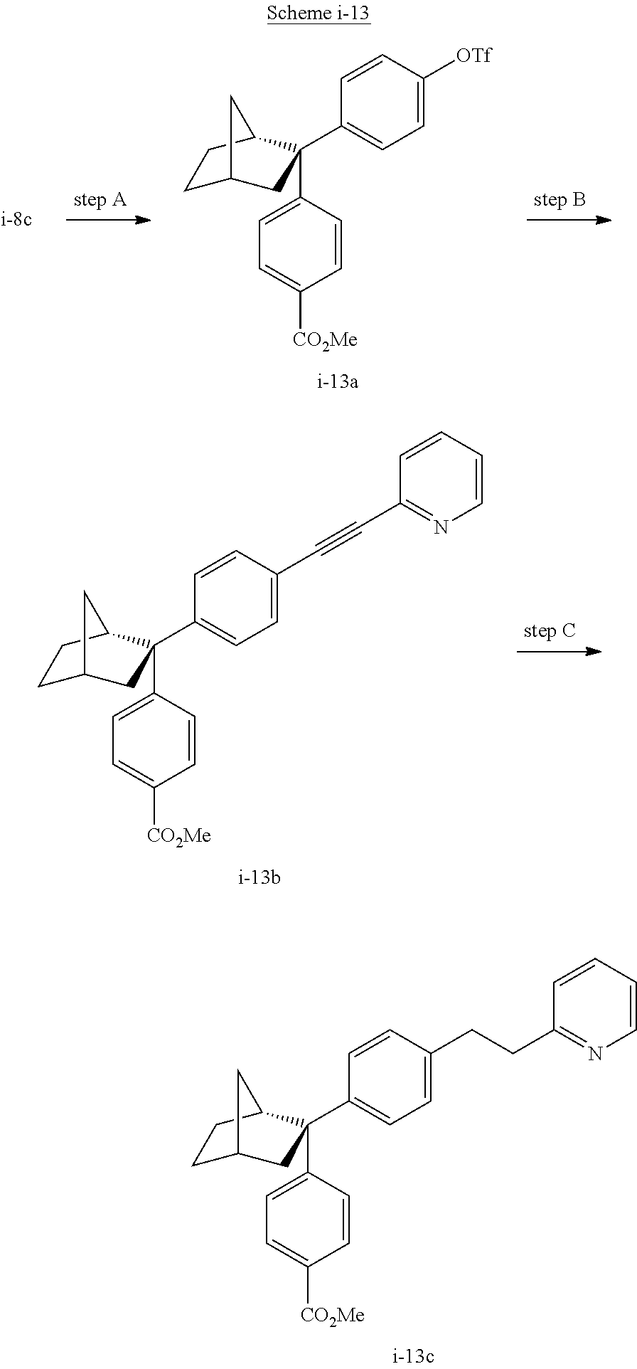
C1C2CC(C3=CC=C([OTf])C=C3)(C3=CC=C([CO2Me])C=C3)C(C1)C2.C1C2CC(C3=CC=C(C#CC4=NC=CC=C4)C=C3)(C3=CC=C([CO2Me])C=C3)C(C1)C2.C1C2CC(C3=CC=C(CCC4=NC=CC=C4)C=C3)(C3=CC=C([CO2Me])C=C3)C(C1)C2
